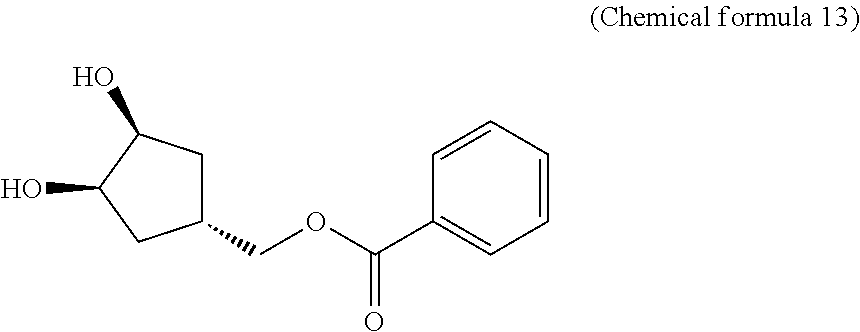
C1=CC=CC(C(OCC2CC(O)C(O)C2)=O)=C1
